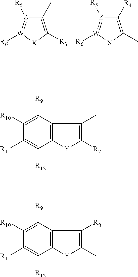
C1(C)=C([R3])[X][W]([R6])=[Z]1[R5].C1([R4])=C(C)[X][W]([R6])=[Z]1[R5].C12=C(C([R9])=C([R10])C([R11])=C1[R12])C(C)=C([R7])[Y]2.C12=C(C([R9])=C([R10])C([R11])=C1[R12])C([R8])=C(C)[Y]2
